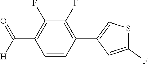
C1=CC(C2=CSC(F)=C2)=C(F)C(F)=C1C(=O)[H]
